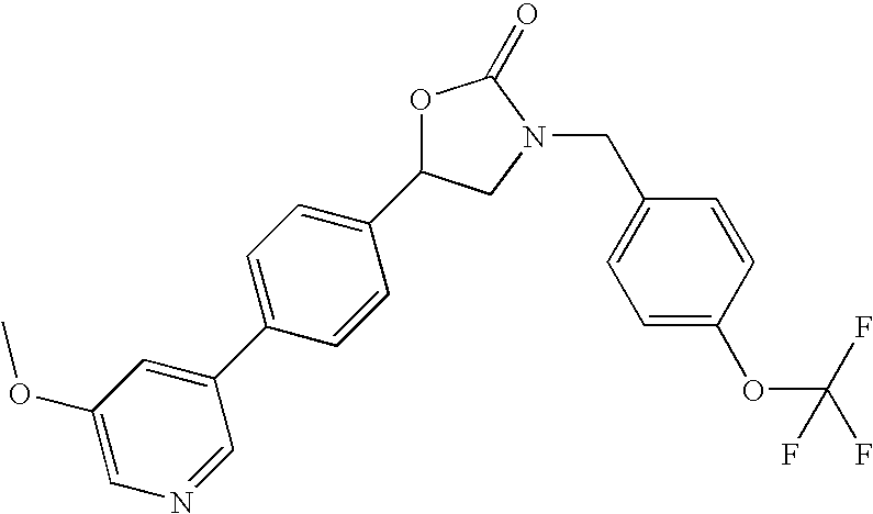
C1(OC)=CN=CC(C2=CC=C(C3CN(CC4=CC=C(OC(F)(F)F)C=C4)C(=O)O3)C=C2)=C1
